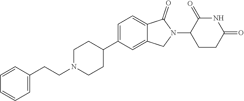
C1N(CCC2=CC=CC=C2)CCC(C2=CC=C3C(=C2)CN(C2CCC(=O)NC2=O)C3=O)C1
